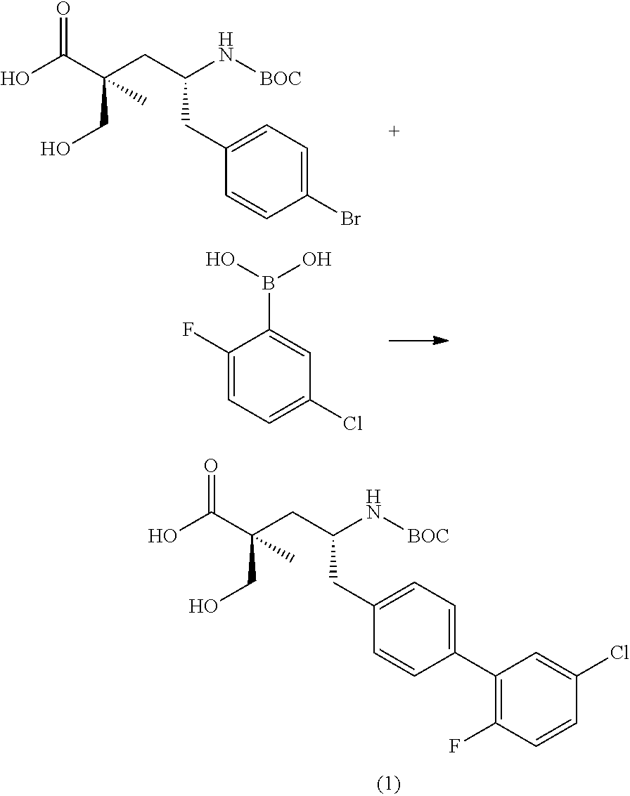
OC(C(CC(N[BOC])CC1=CC=C(C2=C(F)C=CC(Cl)=C2)C=C1)(CO)C)=O.OC(C(CC(N[BOC])CC1=CC=C(Br)C=C1)(CO)C)=O.C1(F)=CC=C(Cl)C=C1B(O)O
